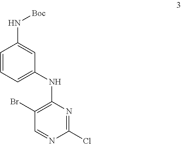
C1=CC=C(NC2=C(Br)C=NC(Cl)=N2)C=C1N[Boc]
